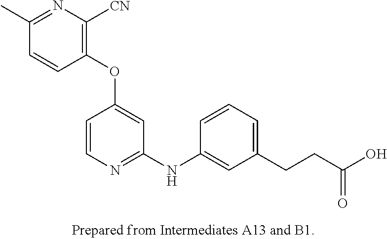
C1(OC2=CC(NC3=CC(CCC(O)=O)=CC=C3)=NC=C2)=C([CN])N=C(C)C=C1
